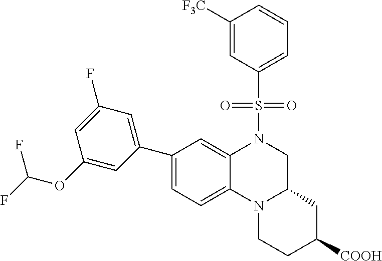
C1(C2=CC(F)=CC(OC(F)F)=C2)=CC=C2C(=C1)N(S(C1=CC=CC([F3C])=C1)(=O)=O)CC1N2CCC([COOH])C1
